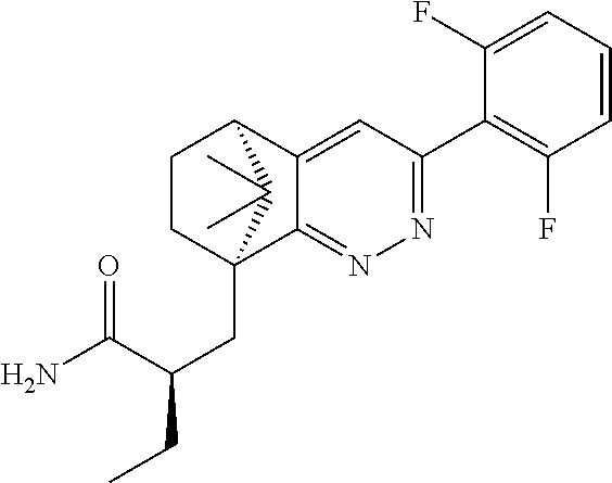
C12(CC(C(N)=O)CC)C3=NN=C(C4=C(F)C=CC=C4F)C=C3C(CC1)C2(C)C
